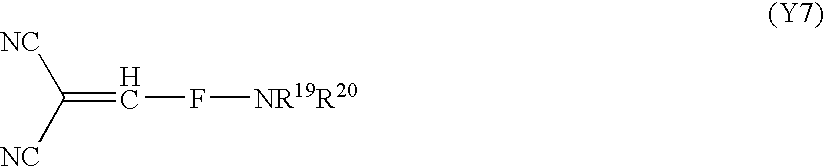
C(=CF[NR19R20])([NC])[NC]
